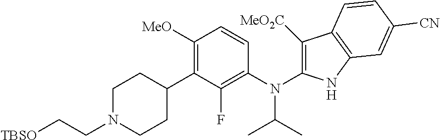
C1N(CC[TBSO])CCC(C2=C([MeO])C=CC(N(C3=C([MeO2C])C4=C(N3)C=C([CN])C=C4)C(C)C)=C2F)C1
